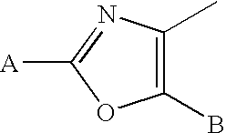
C1(C)=C(B)OC([A])=N1
